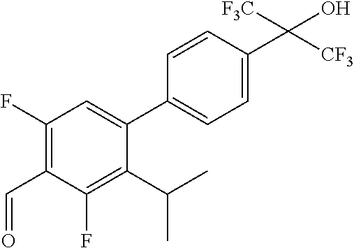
C1=CC(C(O)([F3C])[CF3])=CC=C1C1=CC(F)=C(C=O)C(F)=C1C(C)C
